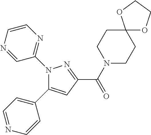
N1(C2=NC=CN=C2)C(C2=CC=NC=C2)=CC(C(=O)N2CCC3(CC2)OCCO3)=N1
